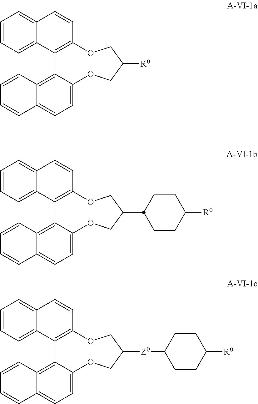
C1=CC=C2C(=C1)C=CC1=C2C2=C3C(=CC=C2OCC([R0])CO1)C=CC=C3.C1=CC=C2C(=C1)C=CC1=C2C2=C3C(=CC=C2OCC(C2CCC([R0])CC2)CO1)C=CC=C3.C1=CC=C2C(=C1)C=CC1=C2C2=C3C(=CC=C2OCC([Z0]C2CCC([R0])CC2)CO1)C=CC=C3
